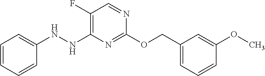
C1(NNC2=C(F)C=NC(OCC3=CC=CC(OC)=C3)=N2)=CC=CC=C1
